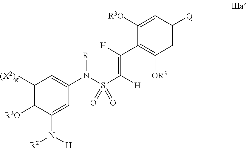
C1([(X2)g])=C([R3O])C(N([H])[R2])=CC(N(S(C([H])=C([H])C2=C([OR3])C=C([Q])C=C2[R3O])(=O)=O)[R])=C1
